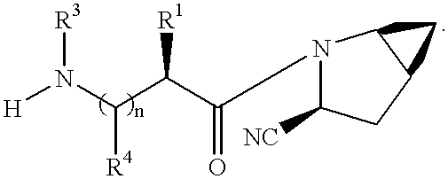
[H]N(C(C(C(N1C([NC])CC2C1C2)=O)[R1])[R4])[R3]
